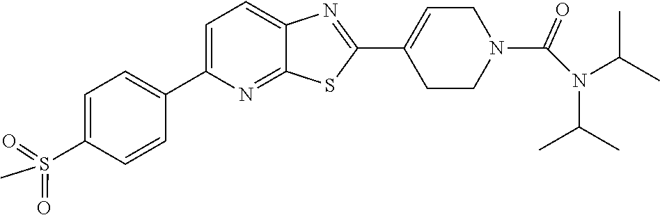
C1=C(C2=CC=C(S(C)(=O)=O)C=C2)N=C2C(=C1)N=C(C1=CCN(C(N(C(C)C)C(C)C)=O)CC1)S2
